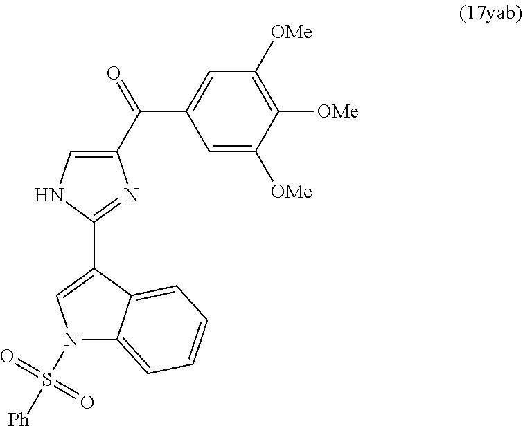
C1([OMe])=CC(C(=O)C2=CNC(C3=CN(S(=O)(=O)[Ph])C4=CC=CC=C34)=N2)=CC([OMe])=C1[OMe]
